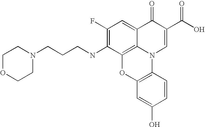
C1(F)=C(NCCCN2CCOCC2)C2=C3C(=C1)C(=O)C(C(O)=O)=CN3C1=C(O2)C=C(O)C=C1
